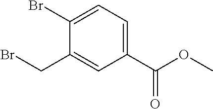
C1(Br)=CC=C(C(OC)=O)C=C1CBr
